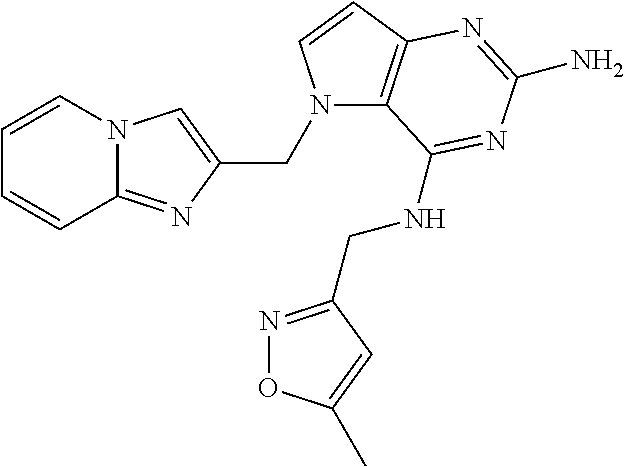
N1(CC2=CN3C(=N2)C=CC=C3)C2=C(C=C1)N=C(N)N=C2NCC1=NOC(C)=C1
